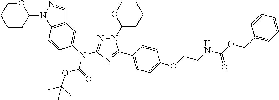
C12=C(N(C3OCCCC3)N=C1)C=CC(N(C1=NN(C3CCCCO3)C(C3=CC=C(OCCNC(OCC4=CC=CC=C4)=O)C=C3)=N1)C(=O)OC(C)(C)C)=C2
